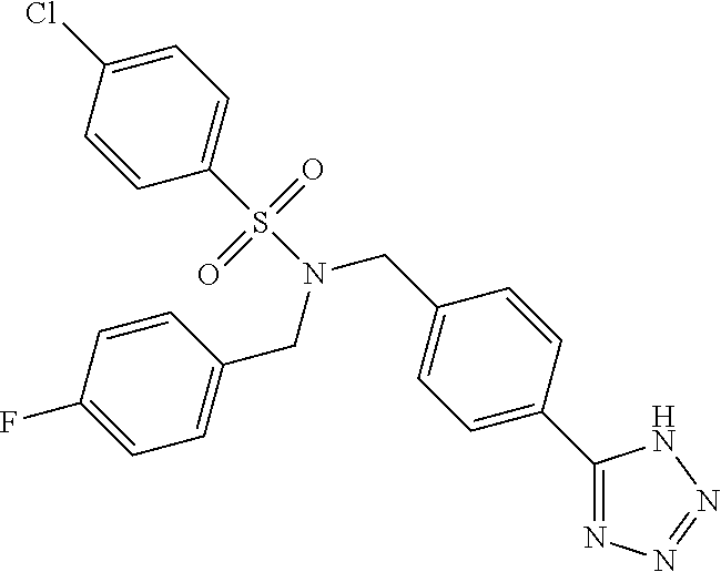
C1=C(Cl)C=CC(S(N(CC2=CC=C(C3=NN=NN3)C=C2)CC2=CC=C(F)C=C2)(=O)=O)=C1
